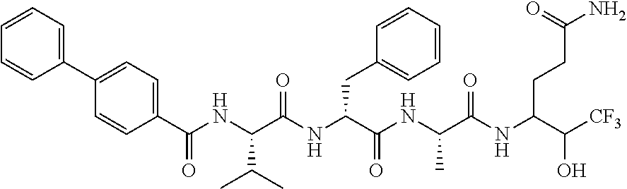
C1=CC(C(NC(C(NC(C(NC(C(NC(C([CF3])O)CCC(N)=O)=O)C)=O)CC2=CC=CC=C2)=O)C(C)C)=O)=CC=C1C1=CC=CC=C1
